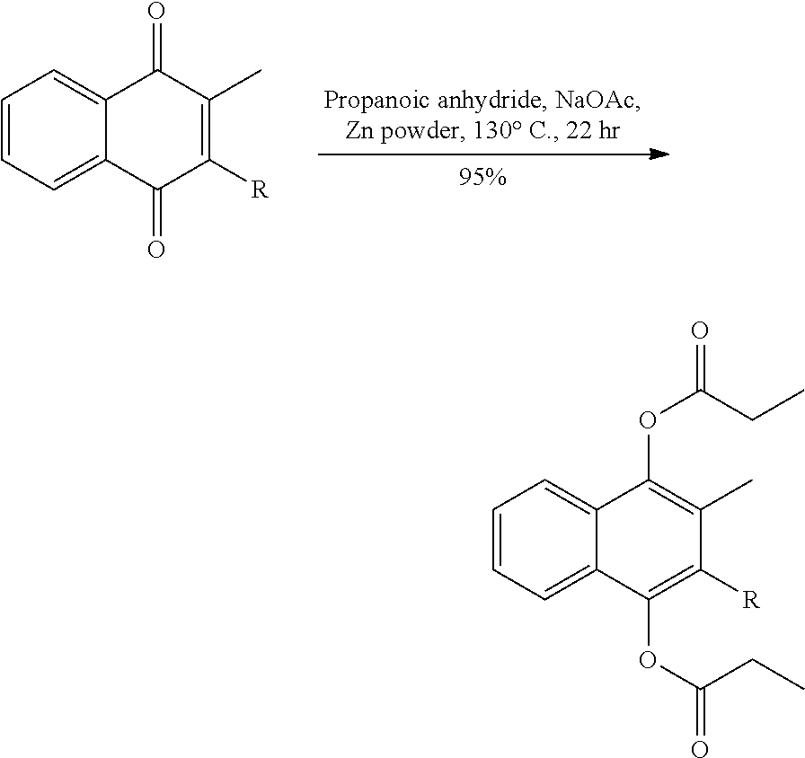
O=C1C2=CC=CC=C2C(=O)C([R])=C1C.O(C1=C(C)C([R])=C(OC(=O)CC)C2=CC=CC=C12)C(CC)=O
